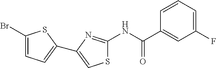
C1(Br)=CC=C(C2=CSC(NC(C3=CC(F)=CC=C3)=O)=N2)S1
